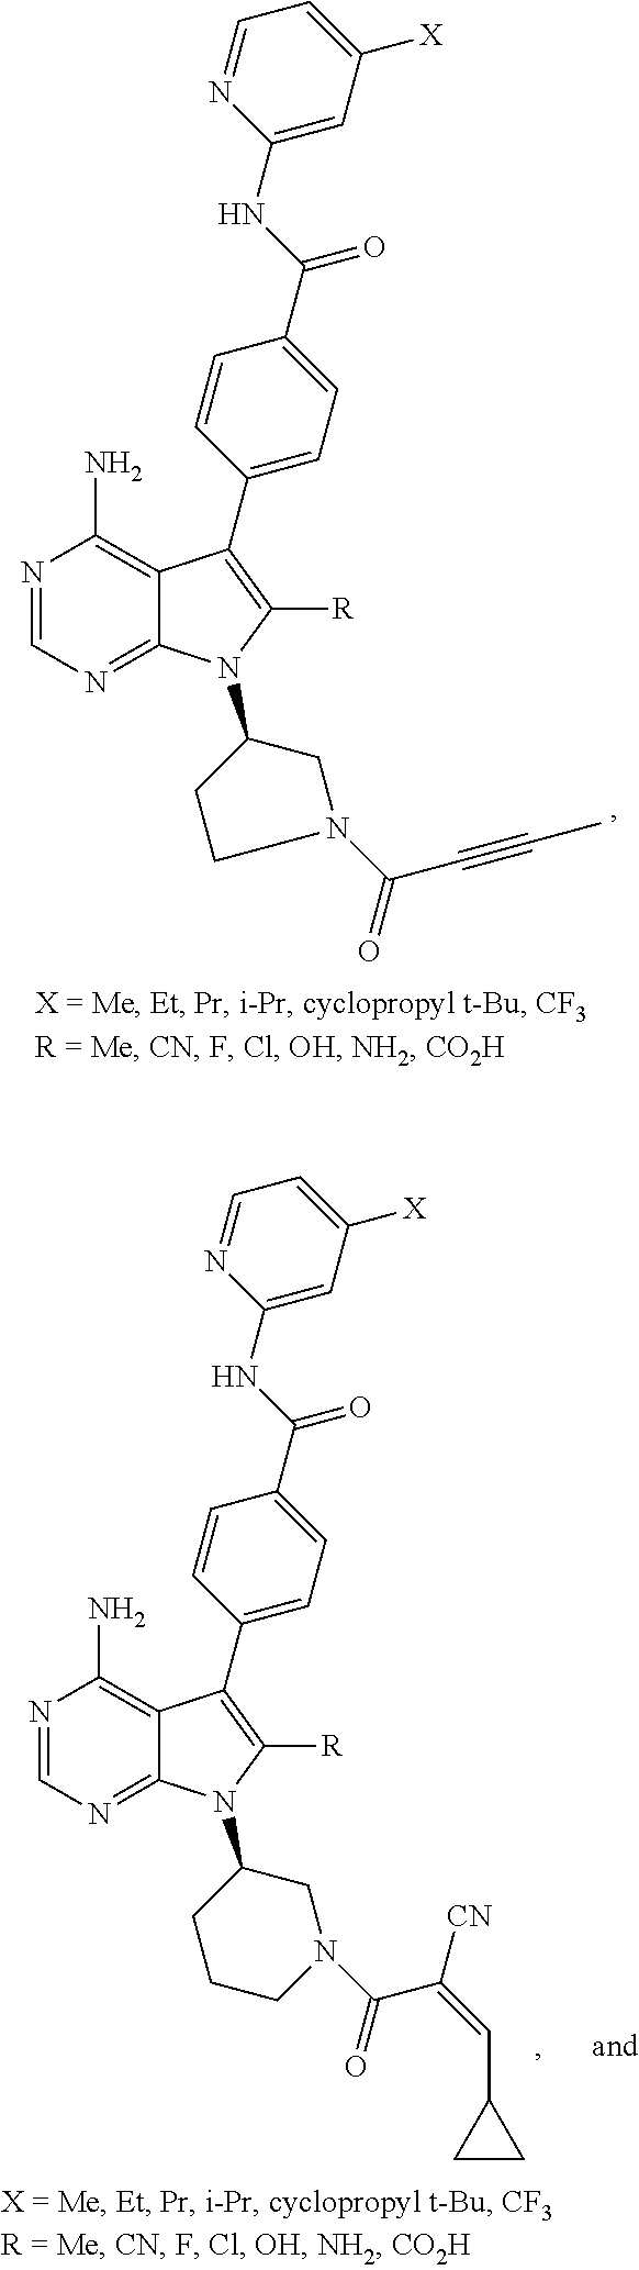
N1=CN=C2C(=C1N)C(C1=CC=C(C(NC3=CC([X])=CC=N3)=O)C=C1)=C([R])N2C1CCN(C(C#CC)=O)C1.N1=CN=C2C(=C1N)C(C1=CC=C(C(NC3=CC([X])=CC=N3)=O)C=C1)=C([R])N2C1CCCN(C(C(=CC2CC2)[CN])=O)C1
